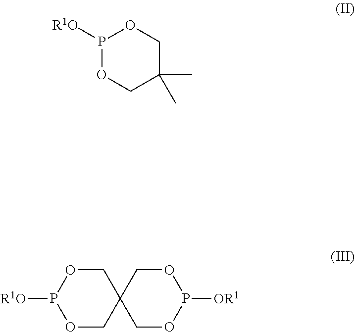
C1OP([R1O])OCC12COP([OR1])OC2.P1([R1O])OCC(C)(C)CO1
